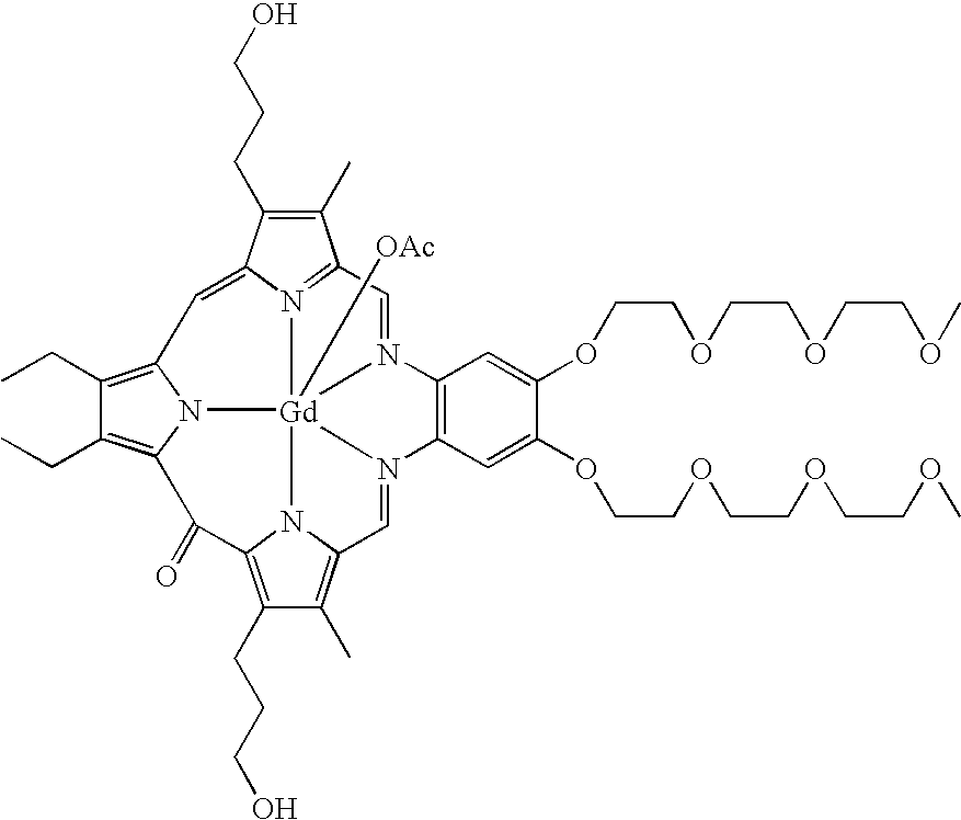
C1(C)=C(CCCO)C2=CC3=C(CC)C(CC)=C4N3[Gd]356([OAc])N2=C1C=N3C1=C(C=C(OCCOCCOCCOC)C(OCCOCCOCCOC)=C1)N5=CC1=C(C)C(CCCO)=C(C4=O)N16
